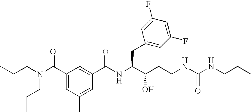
C1(C(NC(C(CCNC(=O)NCCC)O)CC2=CC(F)=CC(F)=C2)=O)=CC(C(N(CCC)CCC)=O)=CC(C)=C1
